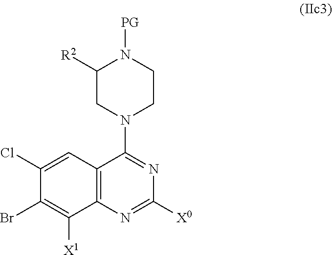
C12=C(N=C([X0])N=C1N1CC([R2])N([PG])CC1)C([X1])=C(Br)C(Cl)=C2
